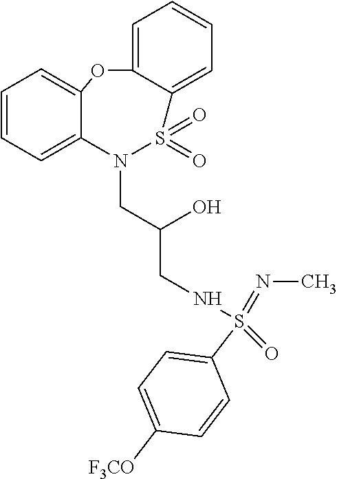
C1=CC=C2C(=C1)OC1=CC=CC=C1S(=O)(=O)N2CC(CNS(=NC)(=O)C1=CC=C([F3CO])C=C1)O
